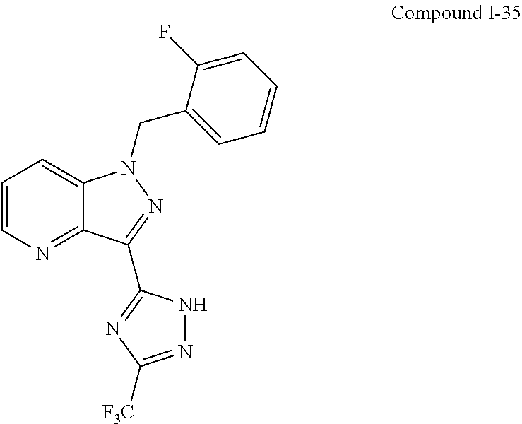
C12=NC=CC=C1N(CC1=CC=CC=C1F)N=C2C1=NC([F3C])=NN1
